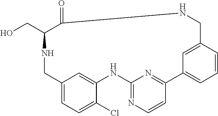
C1=C2C=C(C(Cl)=C1)NC1=NC=CC(=N1)C1=CC=CC(=C1)CNC(=O)C(CO)NC2
